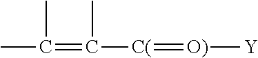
CC(=C([C(]=[O)][Y])C)C
